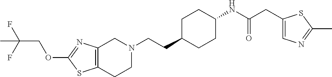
C12=C(CCN(CCC3CCC(NC(CC4=CN=C(C)S4)=O)CC3)C1)SC(OCC(F)(F)C)=N2
